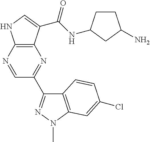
C12=C(N=CC(C3=NN(C)C4=C3C=CC(Cl)=C4)=N1)NC=C2C(NC1CCC(N)C1)=O
